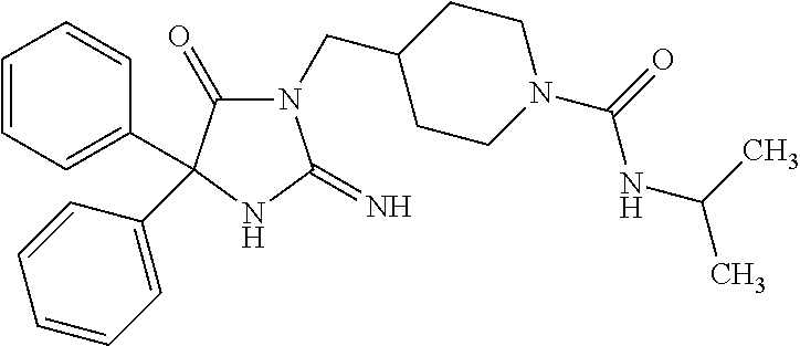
C1C(CN2C(=O)C(C3=CC=CC=C3)(C3=CC=CC=C3)NC2=N)CCN(C(=O)NC(C)C)C1
